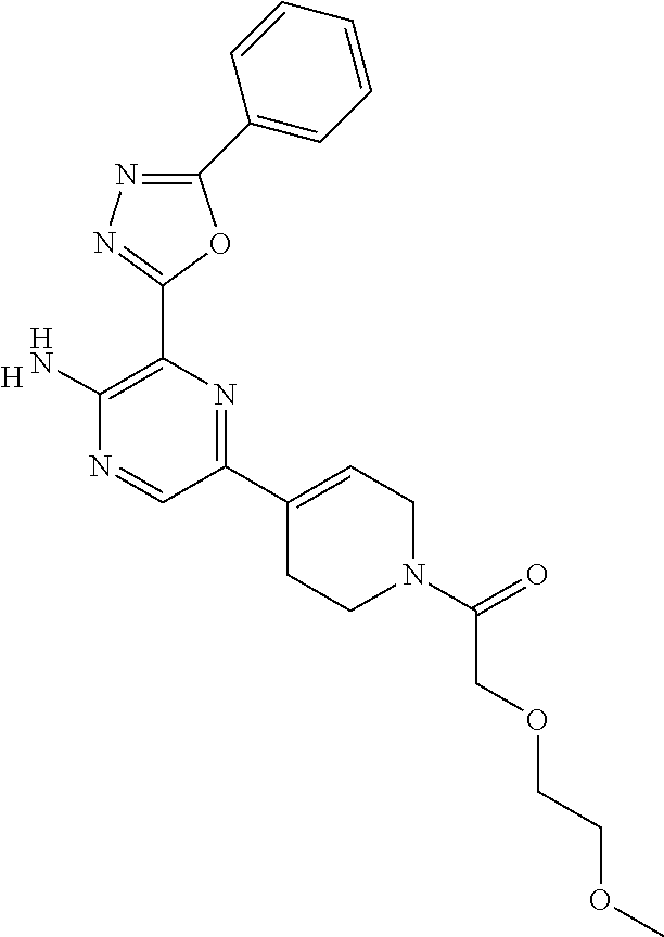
[H].C1(C2=C(N)N=CC(C3=CCN(C(=O)COCCOC)CC3)=N2)=NN=C(C2=CC=CC=C2)O1
